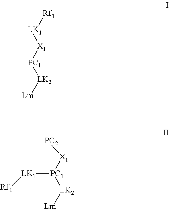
[Rf1][LK1][X1][PC1][LK2][Lm].[PC2][X1][PC1]([LK1][Rf1])[LK2][Lm]
